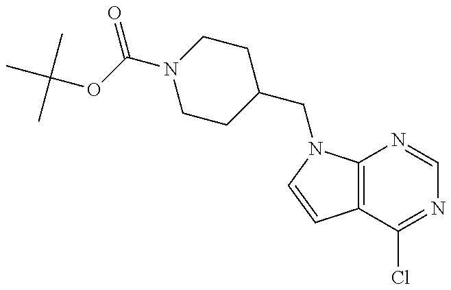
C1CC(CN2C3=C(C=C2)C(Cl)=NC=N3)CCN1C(OC(C)(C)C)=O
